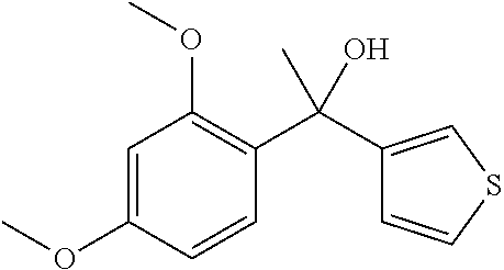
O(C1=C(C(C2=CSC=C2)(O)C)C=CC(OC)=C1)C
